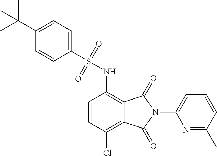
C1(S(NC2=C3C(=C(Cl)C=C2)C(=O)N(C2=CC=CC(C)=N2)C3=O)(=O)=O)=CC=C(C(C)(C)C)C=C1
